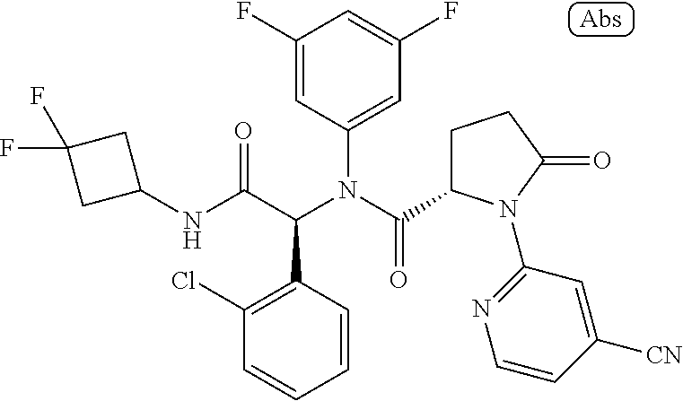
C1(NC(C(N(C(=O)C2CCC(=O)N2C2=NC=CC([CN])=C2)C2=CC(F)=CC(F)=C2)C2=C(Cl)C=CC=C2)=O)CC(F)(F)C1
